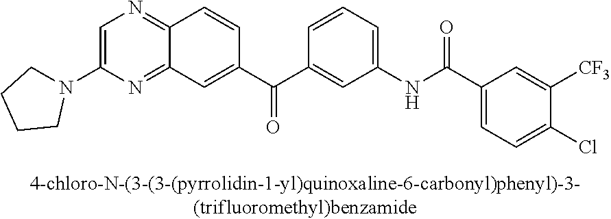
C1=C(N2CCCC2)N=C2C(=N1)C=CC(C(C1=CC(NC(C3=CC=C(Cl)C([CF3])=C3)=O)=CC=C1)=O)=C2
